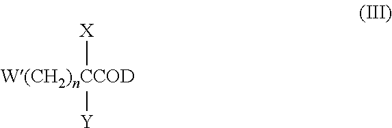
[W(CH2)nCCOD]([X])[Y]
